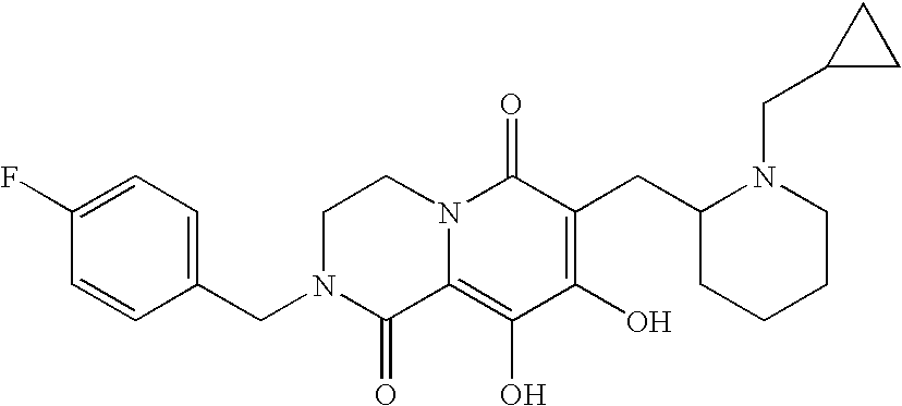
C1N(CC2=CC=C(F)C=C2)C(=O)C2=C(O)C(O)=C(CC3CCCCN3CC3CC3)C(=O)N2C1
